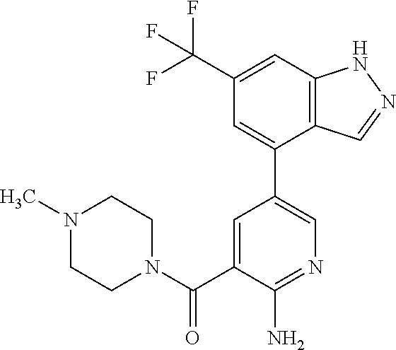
C12=C(C=C(C(F)(F)F)C=C1C1=CN=C(N)C(C(N3CCN(C)CC3)=O)=C1)NN=C2
